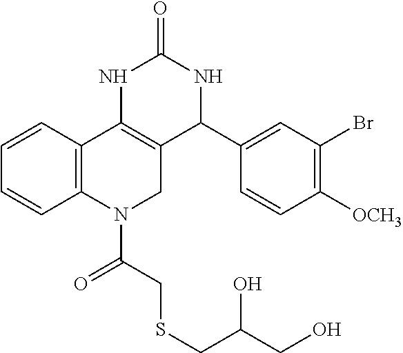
C1=CC2=C(C=C1)N(C(CSCC(CO)O)=O)CC1=C2NC(=O)NC1C1=CC(Br)=C([OCH3])C=C1
